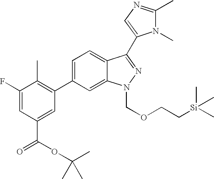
C1(F)=CC(C(OC(C)(C)C)=O)=CC(C2=CC=C3C(=C2)N(COCC[Si](C)(C)C)N=C3C2=CN=C(C)N2C)=C1C
